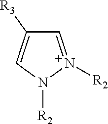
C1=N([R2])N([R2])C=C1[R3]
